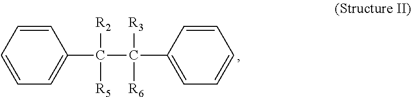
C1=CC=CC=C1C(C(C1=CC=CC=C1)([R3])[R6])([R2])[R5]
